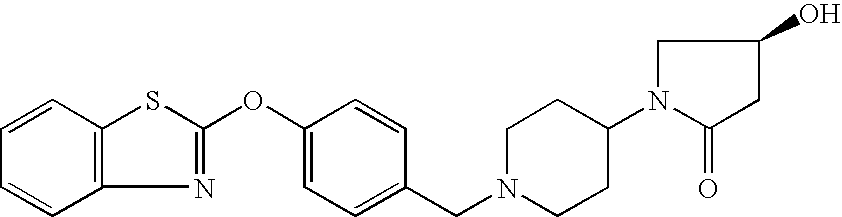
C1=CC2=C(C=C1)N=C(OC1=CC=C(CN3CCC(N4CC(O)CC4=O)CC3)C=C1)S2
